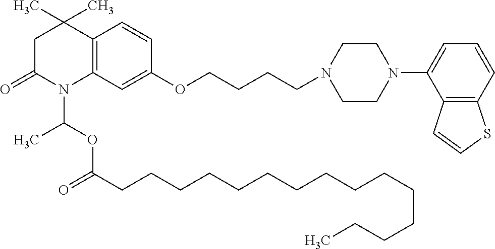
C12=C(C=C(OCCCCN3CCN(C4=CC=CC5=C4C=CS5)CC3)C=C1)N(C(OC(CCCCCCCCCCCCCCC)=O)C)C(=O)CC2(C)C
